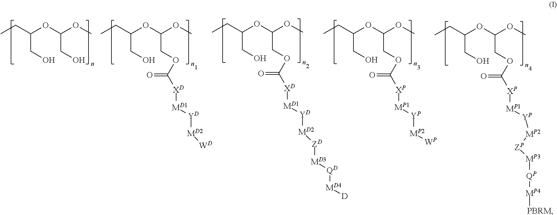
CCC(OC(OC)COC([XD][MD1][YD][MD2][ZD][MD3][QD][MD4][D])=O)CO.CCC(OC(OC)CO)CO.CCC(OC(OC)COC([XD][MD1][YD][MD2][WD])=O)CO.CCC(OC(OC)COC([XP][MP1][YP][MP2][WP])=O)CO.CCC(OC(OC)COC([XP][MP1][YP][MP2][ZP][MP3][QP][MP4][PBRM])=O)CO
